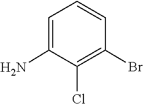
C1=C(N)C(Cl)=C(Br)C=C1
